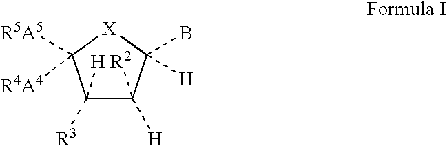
C1([H])([R3])C([H])([R2])C(B)([H])[X]C1([R5A5])[R4A4]
